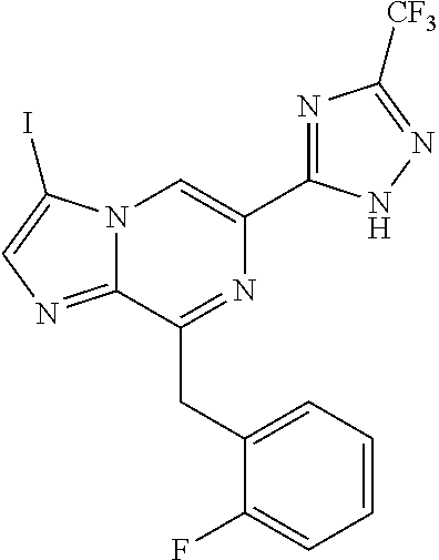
N12C(=NC=C1I)C(CC1=CC=CC=C1F)=NC(C1=NC([CF3])=NN1)=C2
